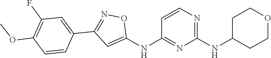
C1=CN=C(NC2CCOCC2)N=C1NC1=CC(C2=CC(F)=C(OC)C=C2)=NO1
